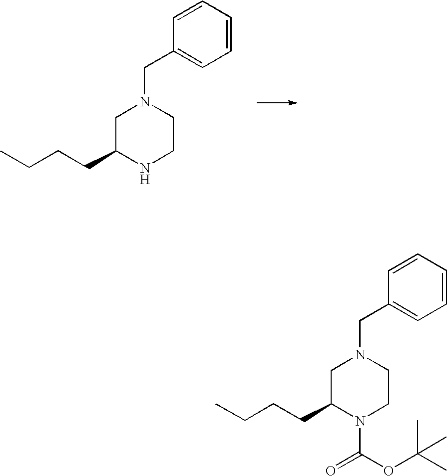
CCCCC1NCCN(CC2=CC=CC=C2)C1.CCCCC1N(C(OC(C)(C)C)=O)CCN(CC2=CC=CC=C2)C1
